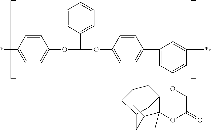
C12CC3C(OC(COC4=CC(*)=CC(C5=CC=C(OC(OC6=CC=C(*)C=C6)C6=CC=CC=C6)C=C5)=C4)=O)(C)C(CC(C3)C1)C2
